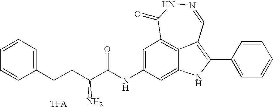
N1=CC2=C(C3=CC=CC=C3)NC3=CC(NC(C(CCC4=CC=CC=C4)N)=O)=CC(=C23)C(=O)N1.[TFA]
